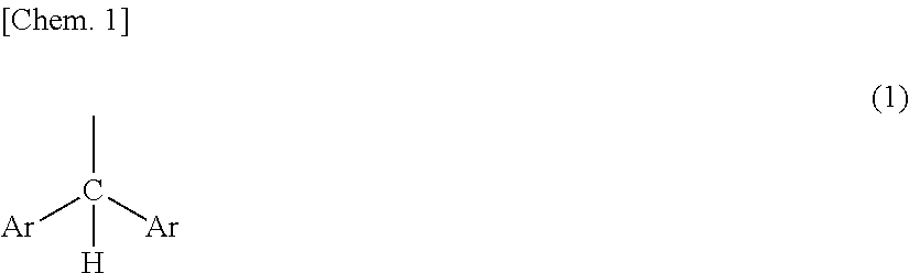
CC([Ar])([Ar])[H]
